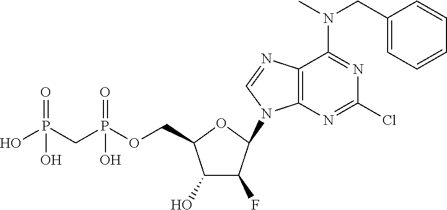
C1(O)C(F)C(N2C3=C(C(N(C)CC4=CC=CC=C4)=NC(Cl)=N3)N=C2)OC1COP(CP(O)(=O)O)(=O)O
